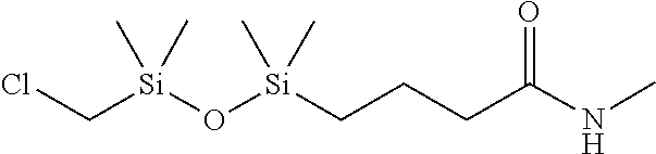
[Si](CCl)(C)(O[Si](CCCC(=O)NC)(C)C)C
